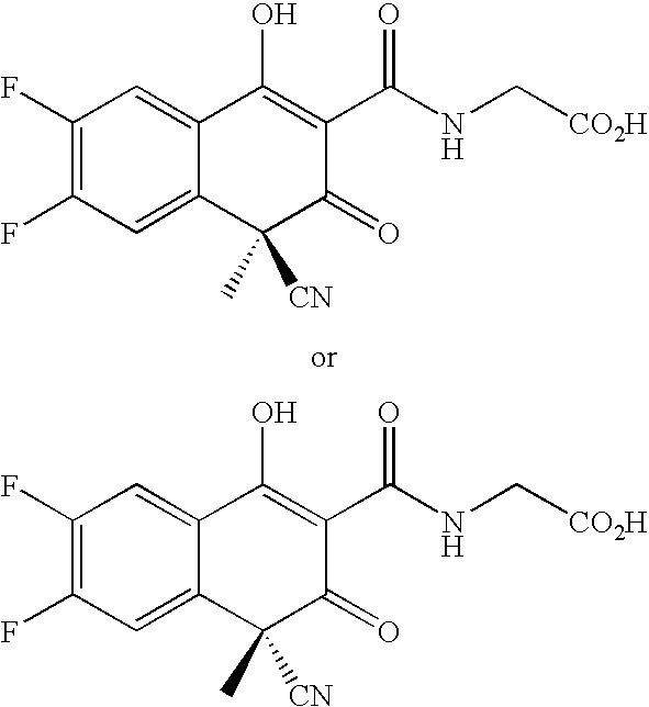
C1(F)=C(F)C=C2C(=C1)C([CN])(C)C(=O)C(C(NC[CO2H])=O)=C2O.C1(F)=C(F)C=C2C(=C1)C(C)([CN])C(=O)C(C(NC[CO2H])=O)=C2O
